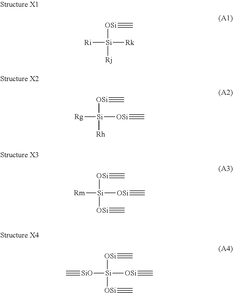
[Ri][Si]([Rk])([OSi]#C)[Rj].[Rg][Si]([OSi]#C)([OSi]#C)[Rh].[Rm][Si]([OSi]#C)([OSi]#C)[OSi]#C.[SiO]([Si]([OSi]#C)([OSi]#C)[OSi]#C)#C
